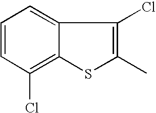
C1=CC(Cl)=C2C(=C1)C(Cl)=C(C)S2
